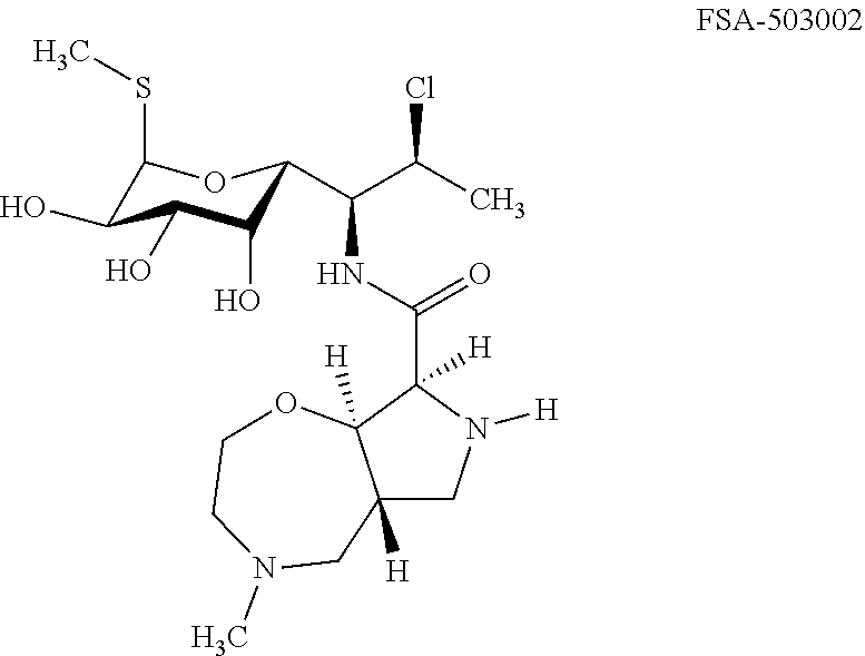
C1(SC)C(O)C(O)C(O)C(C(C(C)Cl)NC(C2([H])C3([H])C([H])(CN2[H])CN(C)CCO3)=O)O1
